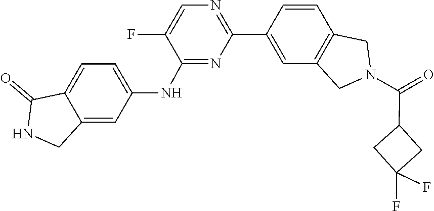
C1=CC2=C(C=C1C1=NC=C(F)C(NC3=CC=C4C(=C3)CNC4=O)=N1)CN(C(C1CC(F)(F)C1)=O)C2
